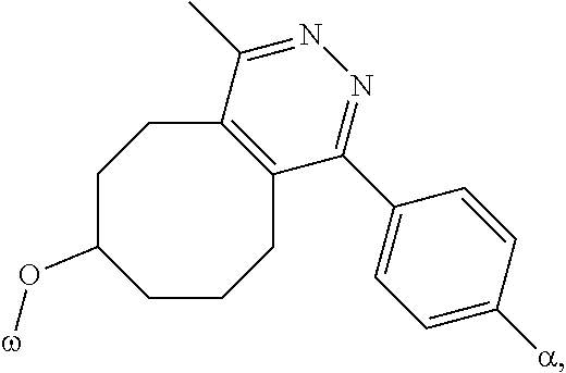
C1(O[w])CCCC2=C(CC1)C(C)=NN=C2C1=CC=C([a])C=C1
